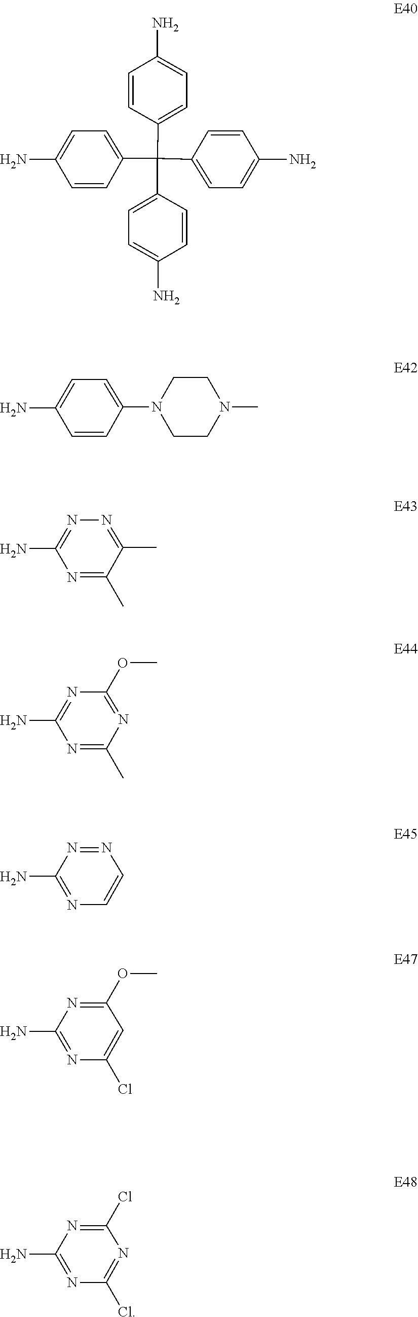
C1=C(N)C=CC(C(C2=CC=C(N)C=C2)(C2=CC=C(N)C=C2)C2=CC=C(N)C=C2)=C1.C1(N2CCN(C)CC2)=CC=C(N)C=C1.C1(C)=NN=C(N)N=C1C.N1=C(OC)N=C(N)N=C1C.C1=CN=C(N)N=N1.C1=C(Cl)N=C(N)N=C1OC.N1=C(Cl)N=C(N)N=C1Cl
